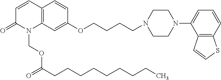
N1(CCCCOC2=CC3=C(C=C2)C=CC(=O)N3COC(=O)CCCCCCCCC)CCN(C2=CC=CC3=C2C=CS3)CC1
